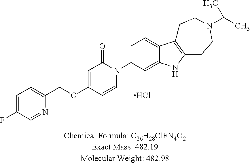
C1=C(F)C=NC(COC2=CC(=O)N(C3=CC=C4C(=C3)NC3=C4CCN(C(C)C)CC3)C=C2)=C1.Cl
